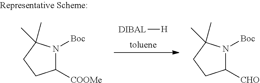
[toluene].[DIBAL][H].C1([COOMe])N([Boc])C(C)(C)CC1.C1([CHO])N([Boc])C(C)(C)CC1
